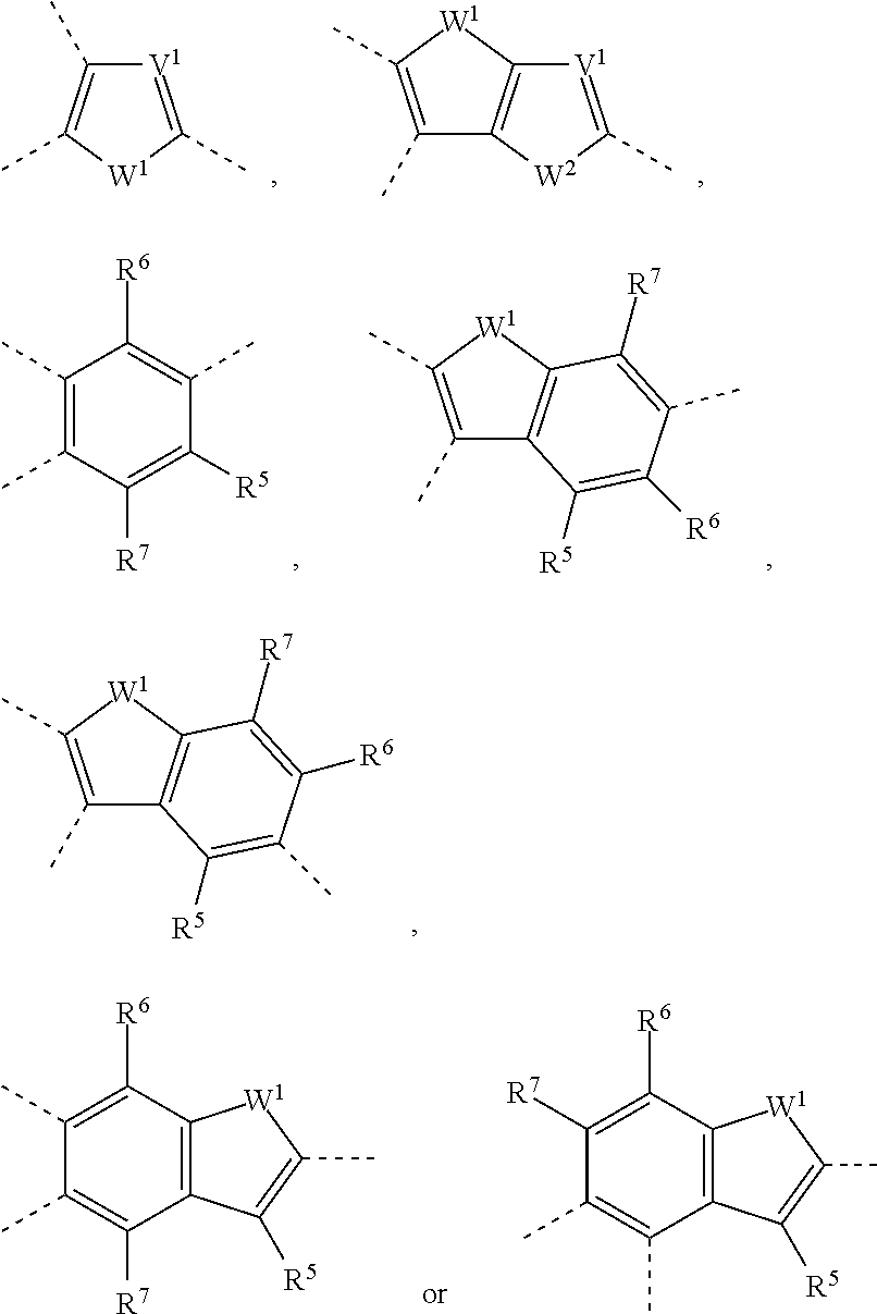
[V1]1=C(C)[W1]C(C)=C1C.[V1]1=C(C)[W2]C2=C1[W1]C(C)=C2C.C1(C)=C(C)C([R7])=C([R5])C(C)=C1[R6].C1(C)=C(C)[W1]C2=C1C([R5])=C([R6])C(C)=C2[R7].C1(C)=C(C)[W1]C2=C1C([R5])=C(C)C([R6])=C2[R7].C12=C(C([R7])=C(C)C(C)=C1[R6])C([R5])=C(C)[W1]2.C12=C(C(C)=C(C)C([R7])=C1[R6])C([R5])=C(C)[W1]2
